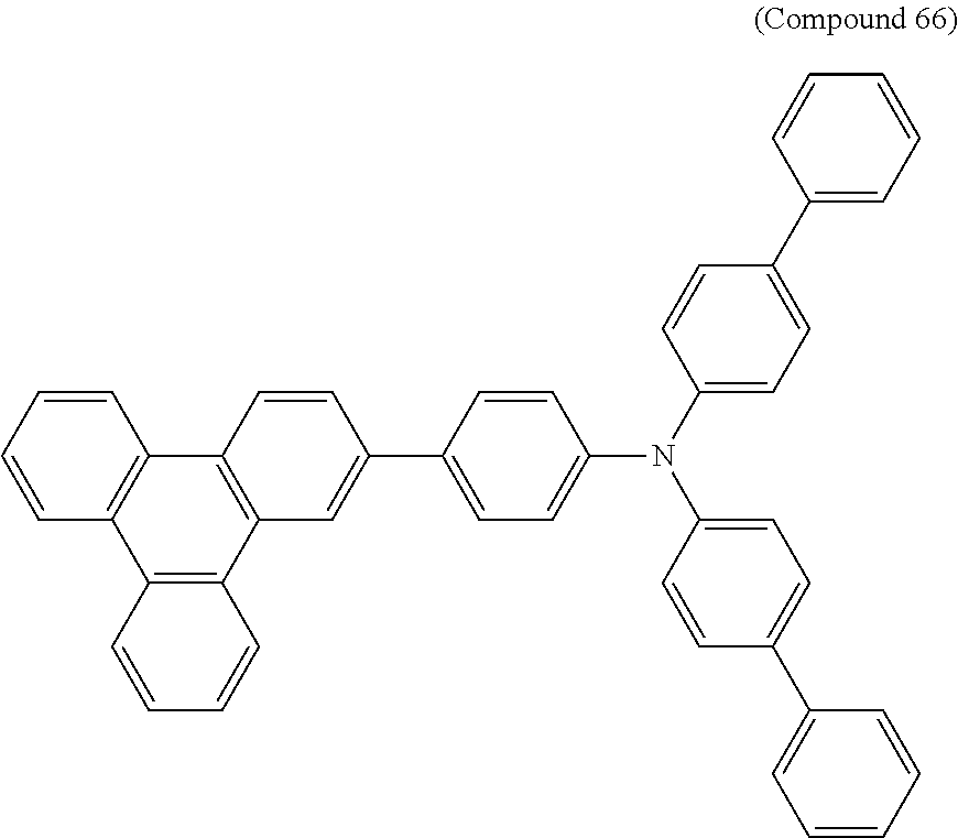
C12=C(C=CC=C1)C1=C(C3=C2C=CC(C2=CC=C(N(C4=CC=C(C5=CC=CC=C5)C=C4)C4=CC=C(C5=CC=CC=C5)C=C4)C=C2)=C3)C=CC=C1
